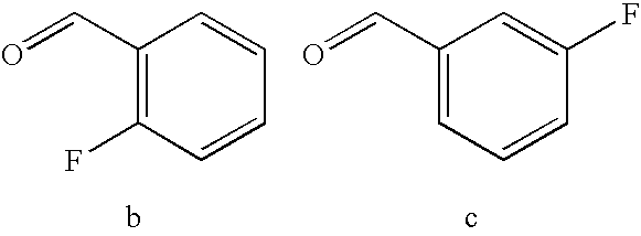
C1(F)=C(C=O)C=CC=C1.C1=C(C=O)C=C(F)C=C1
